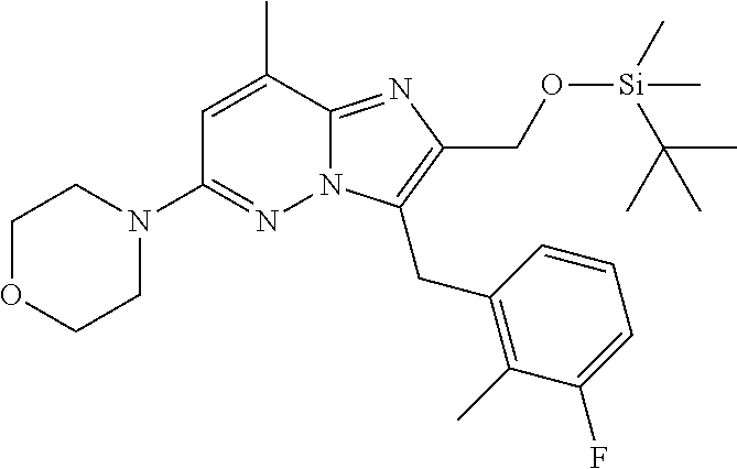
C1OCCN(C2=NN3C(=NC(CO[Si](C)(C(C)(C)C)C)=C3CC3=C(C)C(F)=CC=C3)C(C)=C2)C1
